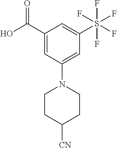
OC(C1=CC(N2CCC([CN])CC2)=CC(S(F)(F)(F)(F)F)=C1)=O
